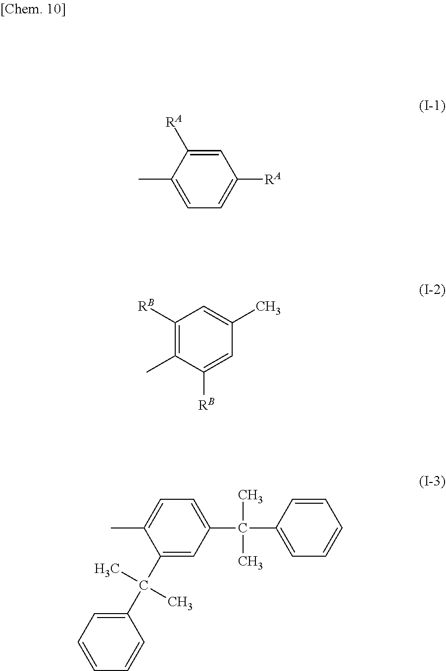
C1=C([RA])C(C)=CC=C1[RA].C1([RB])=C(C)C([RB])=CC(C)=C1.C1(C(C)(C)C2=CC=CC=C2)=CC(C(C)(C)C2=CC=CC=C2)=CC=C1C
